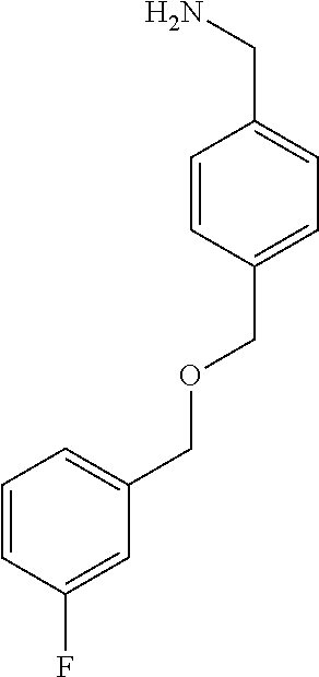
C1=CC(COCC2=CC=CC(F)=C2)=CC=C1CN
